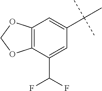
C12=C(C(C(F)F)=CC(C(C)(C)C)=C1)OCO2
